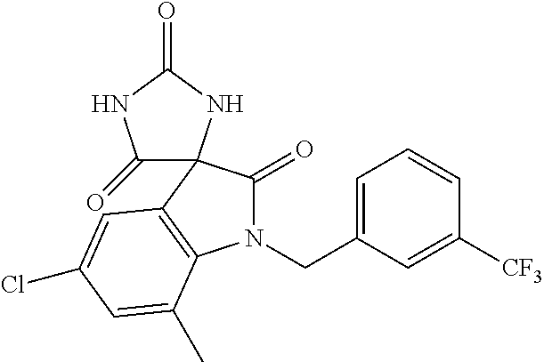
C1(=O)NC(=O)NC12C(=O)N(CC1=CC=CC([CF3])=C1)C1=C2C=C(Cl)C=C1C
